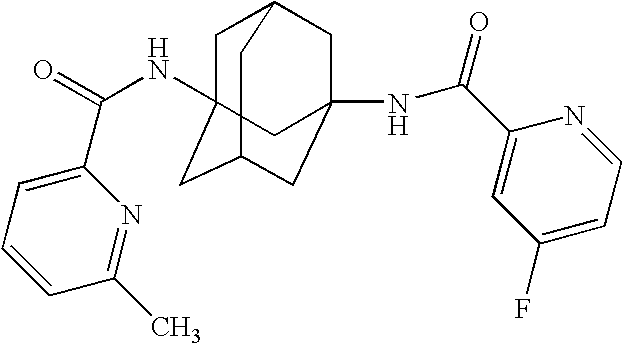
C1C2(NC(=O)C3=CC=CC(C)=N3)CC3CC(NC(C4=CC(F)=CC=N4)=O)(CC1C3)C2
